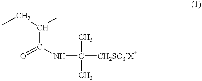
C(C(=O)NC([CH2SO3-X+])(C)C)(CC)C
